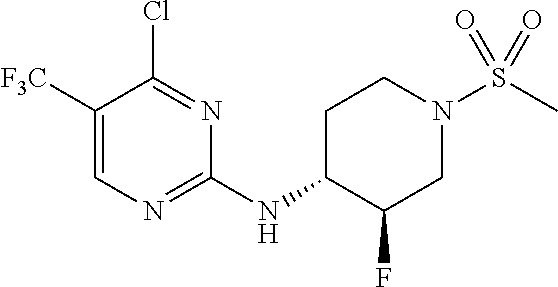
C1(NC2C(F)CN(S(C)(=O)=O)CC2)=NC=C([F3C])C(Cl)=N1
